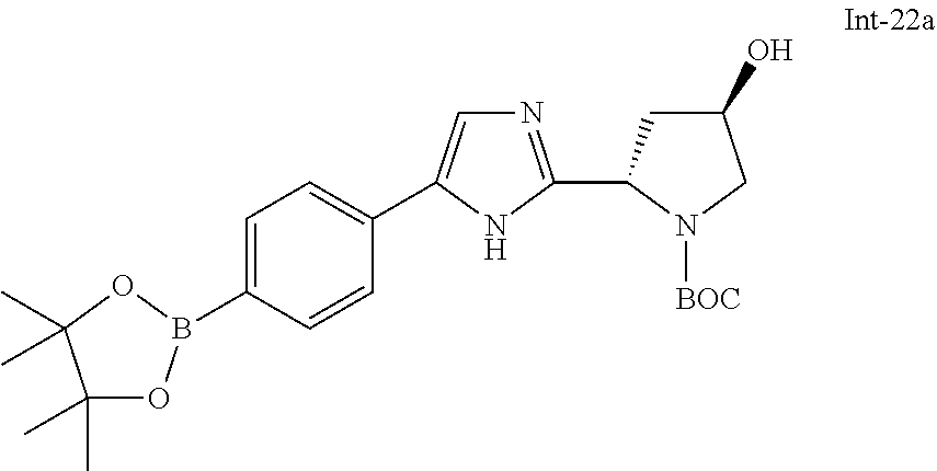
C1=C(B2OC(C)(C)C(C)(C)O2)C=CC(C2=CN=C(C3CC(O)CN3[BOC])N2)=C1
